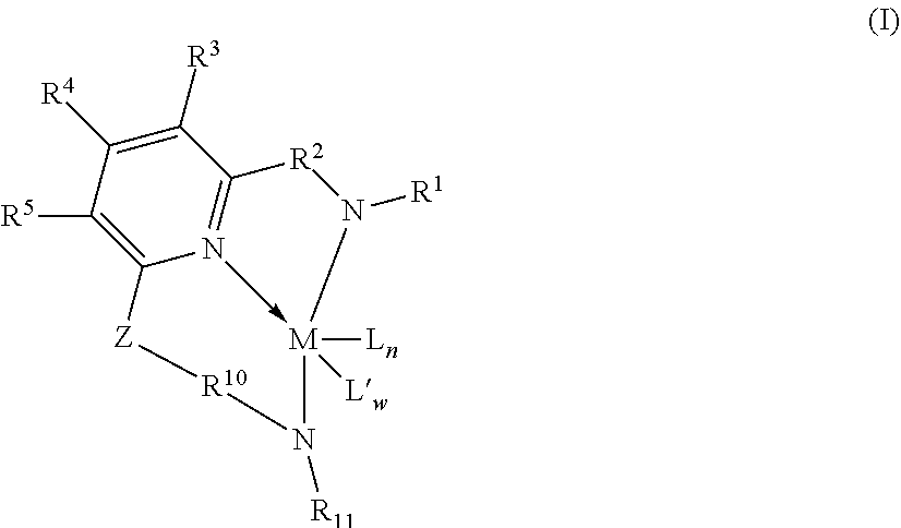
C1([R3])=C([R4])C([R5])=C2N3->[M]([Ln])([Lw])(N([R1])[R2]C=31)N([R11])[R10][Z]2
